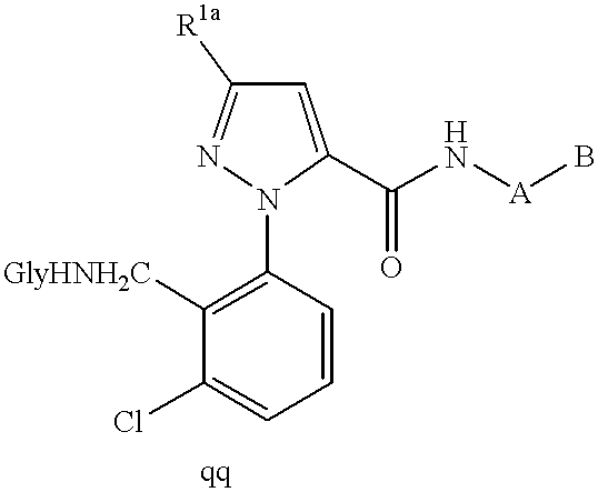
C1=CC(N2C(C(N[A]B)=O)=CC([R1a])=N2)=C([GlyHNH2C])C(Cl)=C1
